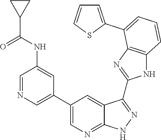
C1=NC=C(C2=CN=C3C(=C2)C(C2=NC4=C(N2)C=CC=C4C2=CC=CS2)=NN3)C=C1NC(C1CC1)=O
